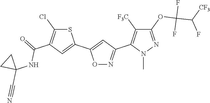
C1(OC(C(F)[CF3])(F)F)=NN(C)C(C2=NOC(C3=CC(C(NC4(C#N)CC4)=O)=C(Cl)S3)=C2)=C1[F3C]
